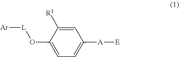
O(C1=CC=C([A][E])C=C1[R1])[L][Ar]
